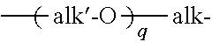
C[alk-O][alk-]
